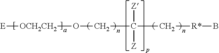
[E][OCH2CH2]OCC(C[R*]B)([Z])[Z]
